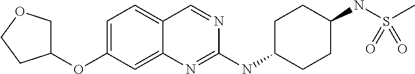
C1=C(OC2COCC2)C=C2C(=C1)C=NC(NC1CCC(NS(C)(=O)=O)CC1)=N2
